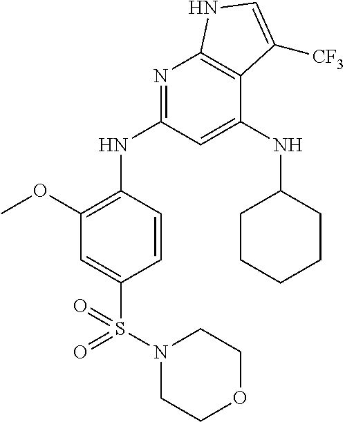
COC1=C(NC2=NC3=C(C(NC4CCCCC4)=C2)C([CF3])=CN3)C=CC(S(N2CCOCC2)(=O)=O)=C1
